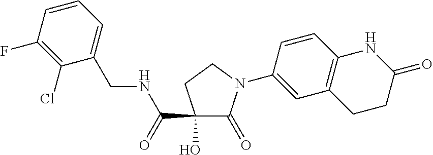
C1(O)(C(=O)NCC2=CC=CC(F)=C2Cl)C(=O)N(C2=CC3=C(C=C2)NC(=O)CC3)CC1
